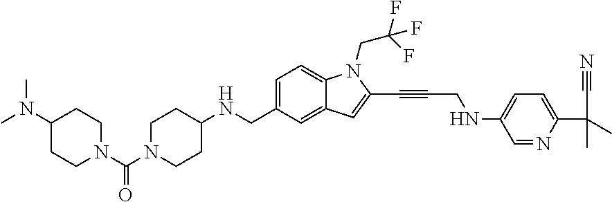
C1=C(CNC2CCN(C(N3CCC(N(C)C)CC3)=O)CC2)C=C2C(=C1)N(CC(F)(F)F)C(C#CCNC1=CC=C(C(C)(C)C#N)N=C1)=C2
